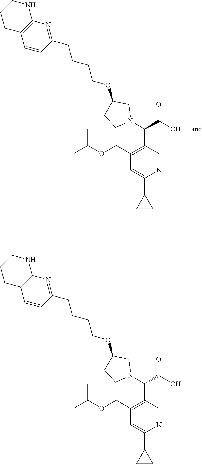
C12=C(C=CC(CCCCOC3CN(C(C4=C(COC(C)C)C=C(C5CC5)N=C4)C(=O)[OH])CC3)=N1)CCCN2.C12=C(C=CC(CCCCOC3CN(C(C4=C(COC(C)C)C=C(C5CC5)N=C4)C(=O)[OH])CC3)=N1)CCCN2
